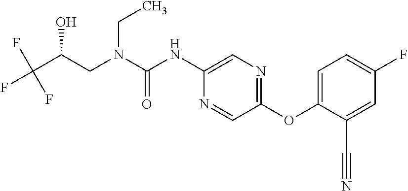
C(O)(CN(CC)C(=O)NC1=CN=C(OC2=CC=C(F)C=C2C#N)C=N1)C(F)(F)F
